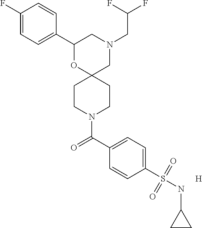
N1(CC(F)F)CC2(OC(C3=CC=C(F)C=C3)C1)CCN(C(C1=CC=C(S(=O)(NC3CC3)=O)C=C1)=O)CC2.[H]
